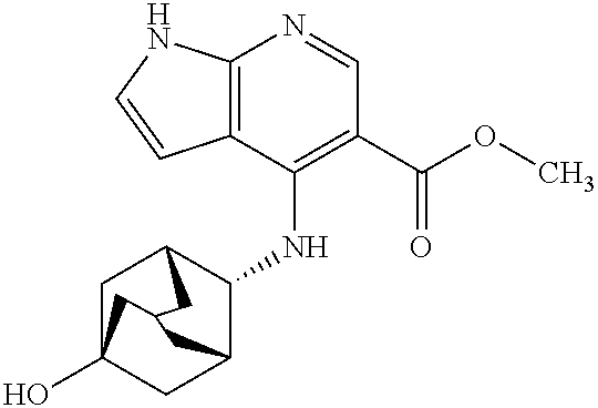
C12=C(C(NC3C4CC5(O)CC3CC(C5)C4)=C(C(OC)=O)C=N1)C=CN2
